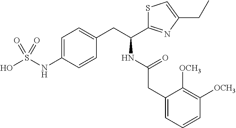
C1=C(NS(O)(=O)=O)C=CC(CC(NC(=O)CC2=CC=CC([OCH3])=C2[OCH3])C2=NC(CC)=CS2)=C1
